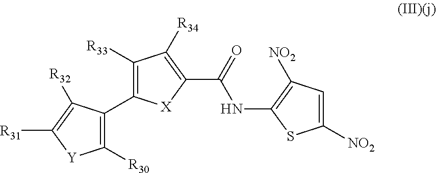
C1(C(NC2=C([NO2])C=C([NO2])S2)=O)=C([R34])C([R33])=C(C2=C([R30])[Y]C([R31])=C2[R32])[X]1
